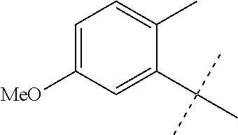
C1=C([MeO])C=C(C(C)(C)C)C(C)=C1
